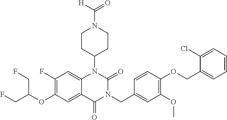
C12=CC(F)=C(OC(CF)CF)C=C1C(=O)N(CC1=CC(OC)=C(OCC3=CC=CC=C3Cl)C=C1)C(=O)N2C1CCN(C([H])=O)CC1
